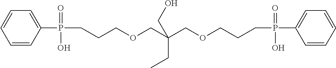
C1=CC(P(CCCOCC(COCCCP(C2=CC=CC=C2)(=O)O)(CC)CO)(=O)O)=CC=C1
